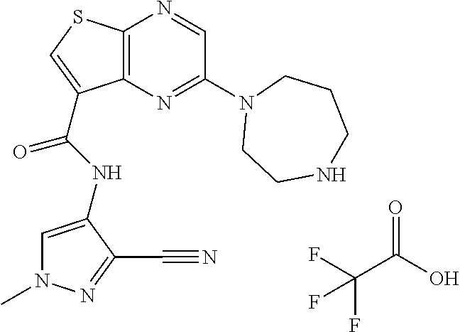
C12=C(N=C(N3CCNCCC3)C=N1)C(C(=O)NC1=CN(C)N=C1C#N)=CS2.C(C(O)=O)(F)(F)F
